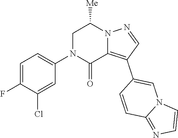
C1=CC(C2=C3C(=O)N(C4=CC=C(F)C(Cl)=C4)CC([Me])N3N=C2)=CN2C1=NC=C2
